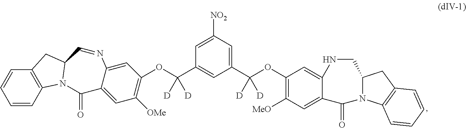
C1=CC2=C(C=C1)CC1N2C(=O)C2=CC([OMe])=C(OC(C3=CC(C(OC4=C([MeO])C=C5C(=C4)NCC4N(C5=O)C5=C(C4)C=CC=C5)([D])[D])=CC([NO2])=C3)([D])[D])C=C2N=C1
